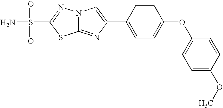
C12=NC(C3=CC=C(OC4=CC=C(OC)C=C4)C=C3)=CN1N=C(S(N)(=O)=O)S2
